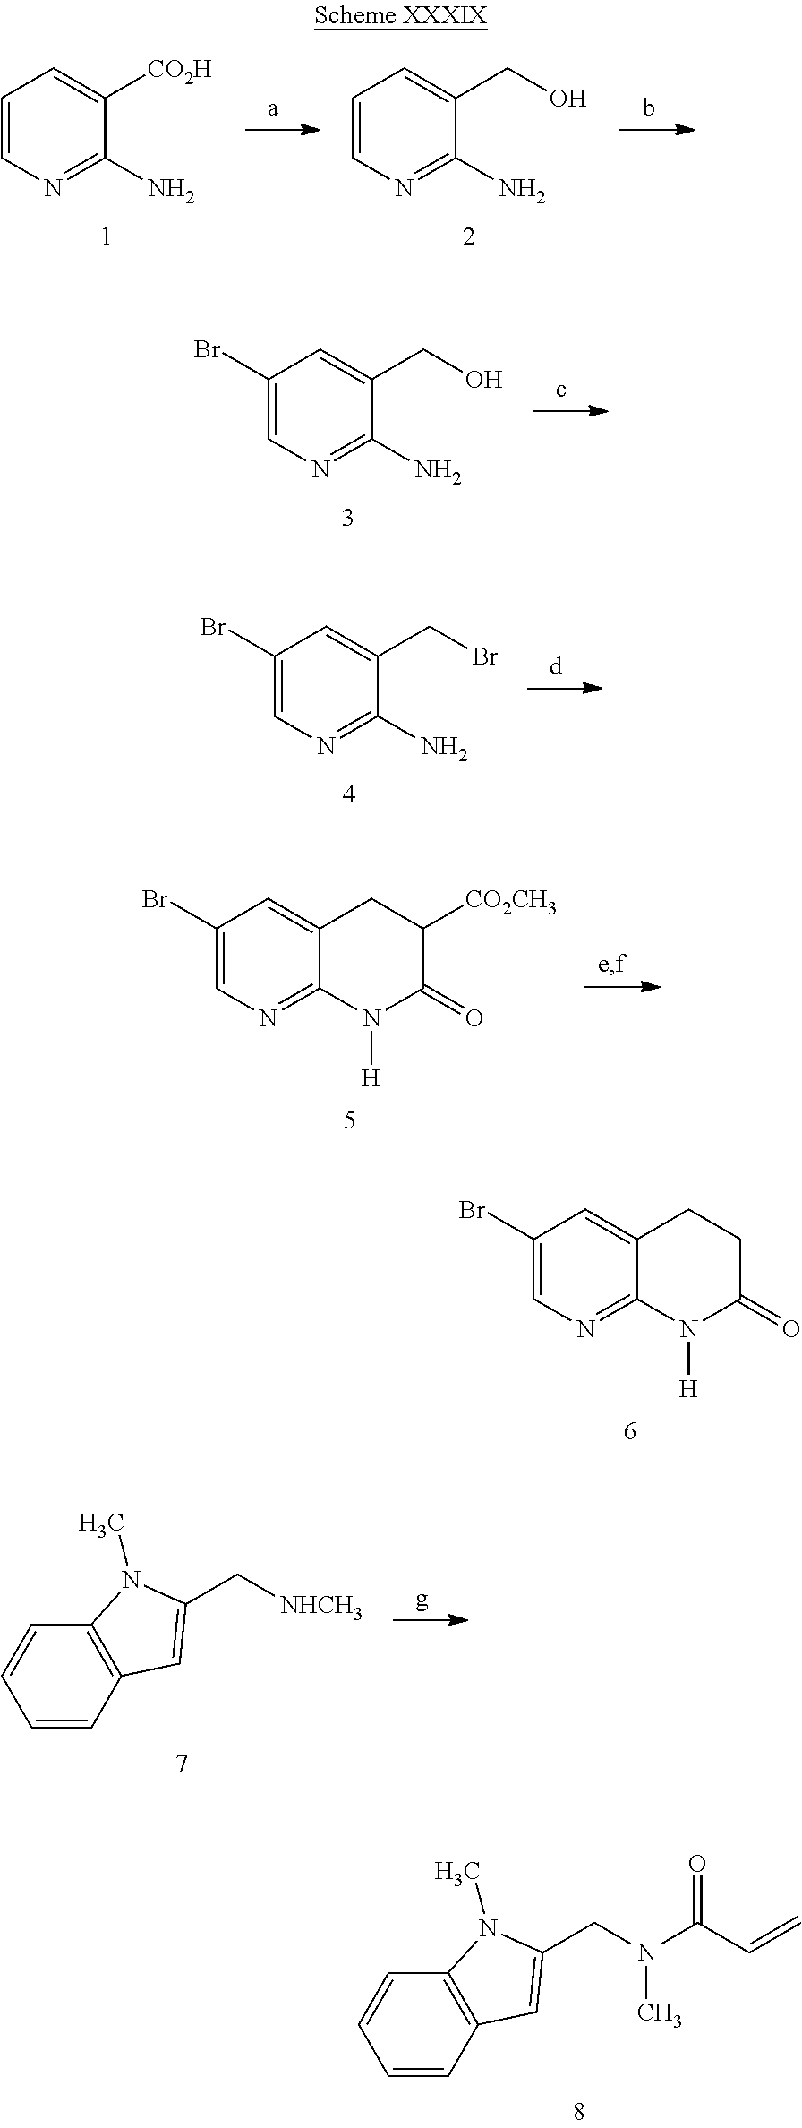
C1(Br)=CN=C2C(=C1)CCC(=O)N2[H].C1=CC2=C(C=C1)N(C)C(CN(C(C=C)=O)C)=C2.C1=CN=C(N)C([CO2H])=C1.C1=CN=C(N)C(CO)=C1.C1(Br)=CN=C(N)C(CO)=C1.C1(Br)=CN=C(N)C(CBr)=C1.C1(Br)=CN=C2C(=C1)CC([CO2CH3])C(=O)N2[H].C1=CC2=C(C=C1)N(C)C(C[NHCH3])=C2
